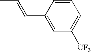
C1(C=CC)=CC([CF3])=CC=C1
